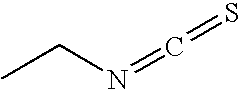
CCN=C=S
